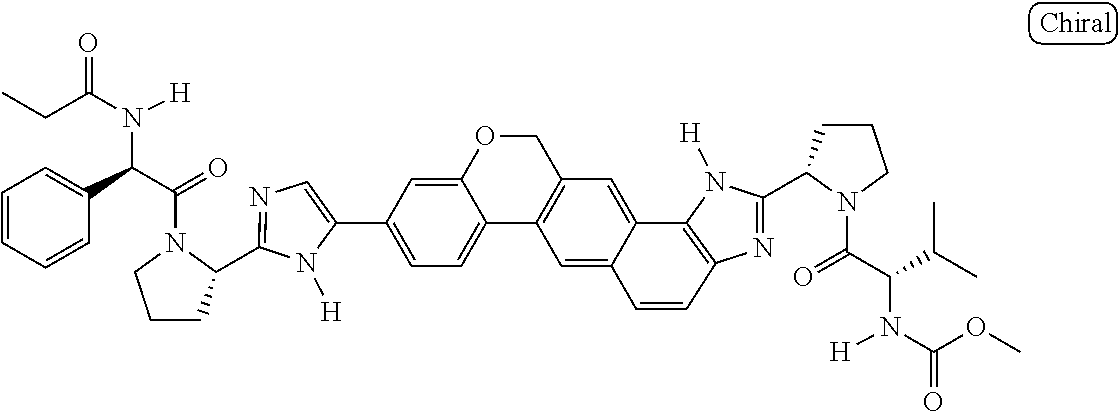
C1(C2=CC=C3C(=C2)OCC2=C3C=C3C(=C2)C2=C(N=C(C4CCCN4C(=O)C(C(C)C)N([H])C(OC)=O)N2[H])C=C3)=CN=C(C2CCCN2C(=O)C(C2=CC=CC=C2)N([H])C(CC)=O)N1[H]
